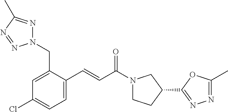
C1(C=CC(N2CCC(C3=NN=C(C)O3)C2)=O)=CC=C(Cl)C=C1CN1N=C(C)N=N1
